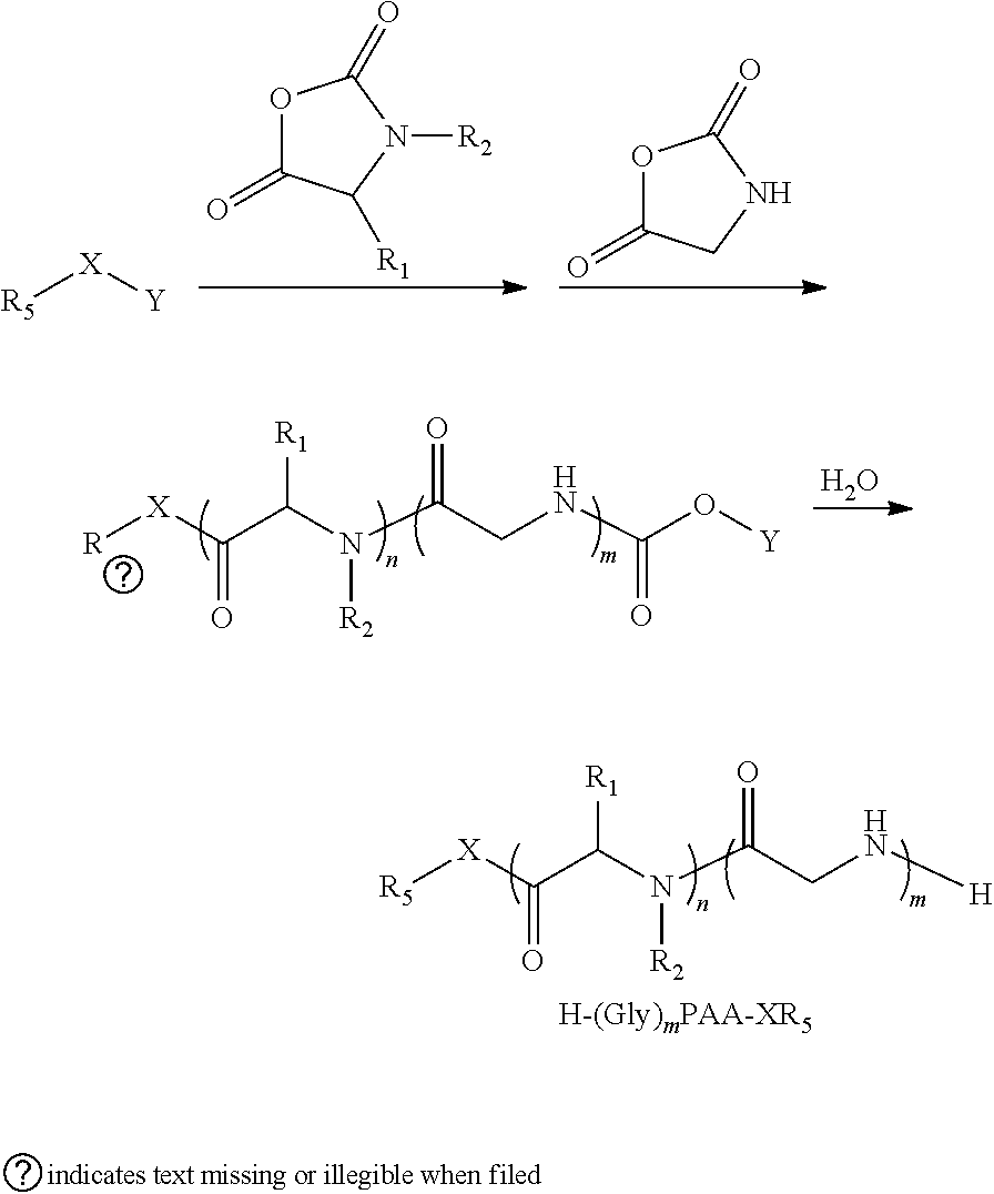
O1C(=O)C([R1])N([R2])C1=O.[R5][X][Y].O1C(=O)CNC1=O.O.O=C(CNC(O[Y])=O)N(C(C([X][R])=O)[R1])[R2].O=C(CN[H])N(C(C([X][R5])=O)[R1])[R2]
